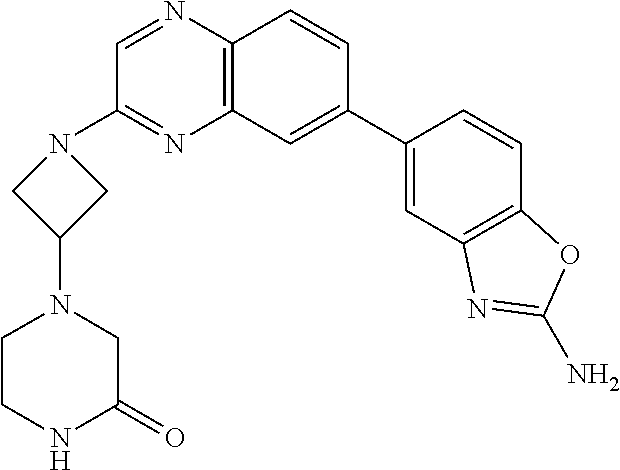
C12=C(C=C(C3=CC4=C(C=C3)OC(N)=N4)C=C1)N=C(N1CC(N3CCNC(=O)C3)C1)C=N2
